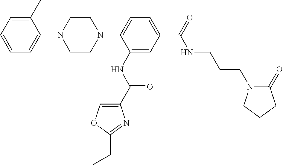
C1=C(C)C(N2CCN(C3=CC=C(C(NCCCN4C(=O)CCC4)=O)C=C3NC(=O)C3=COC(CC)=N3)CC2)=CC=C1
